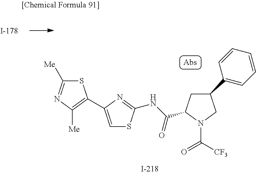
S1C([Me])=NC([Me])=C1C1=CSC(NC(=O)C2CC(C3=CC=CC=C3)CN2C(=O)[CF3])=N1
